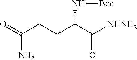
C(CC(C([NHNH2])=O)N[Boc])C(=O)N
